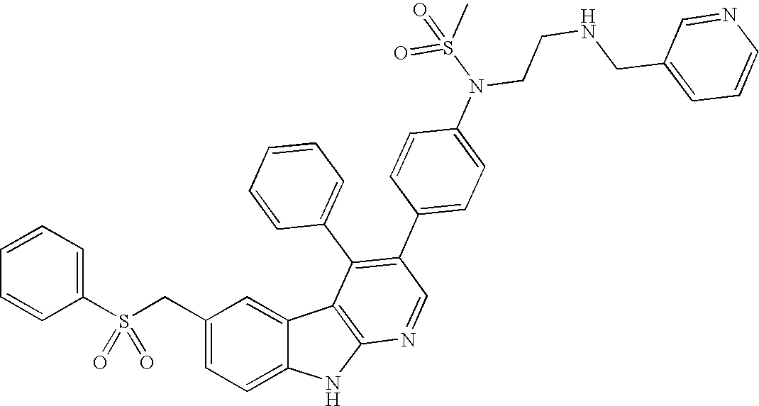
C(C1=CC=C2C(=C1)C1=C(N2)N=CC(C2=CC=C(N(CCNCC3=CC=CN=C3)S(C)(=O)=O)C=C2)=C1C1=CC=CC=C1)S(C1=CC=CC=C1)(=O)=O
